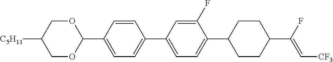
C1OC(C2=CC=C(C3=CC=C(C4CCC(C(F)=C[CF3])CC4)C(F)=C3)C=C2)OCC1[C5H11]
